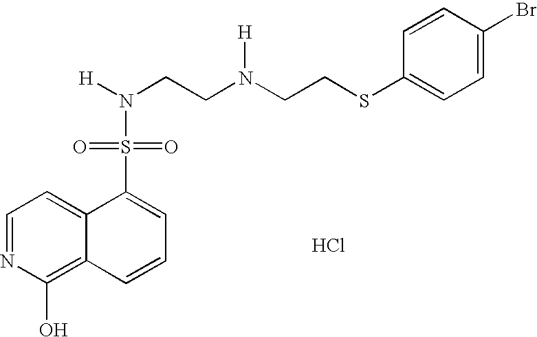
C1=NC(O)=C2C(=C1)C(S(=O)(=O)N([H])CCN(CCSC1=CC=C(Br)C=C1)[H])=CC=C2.Cl
